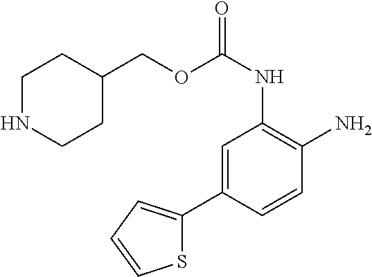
C1(COC(NC2=C(N)C=CC(C3=CC=CS3)=C2)=O)CCNCC1
